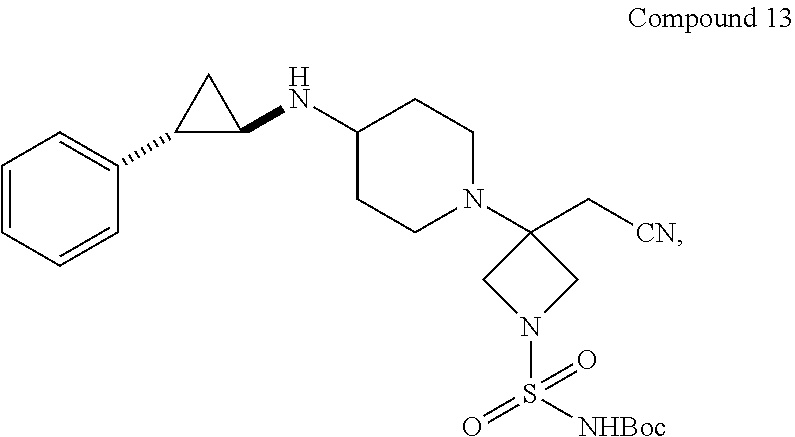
C1=CC=CC(C2C(NC3CCN(C4(C[CN])CN(S(=O)(=O)[NHBoc])C4)CC3)C2)=C1
